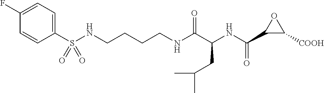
C1(S(NCCCCNC(C(NC(C2C([COOH])O2)=O)CC(C)C)=O)(=O)=O)=CC=C(F)C=C1
